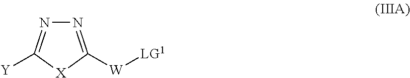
N1=C([W][LG1])[X]C([Y])=N1
